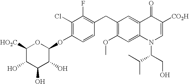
C1(Cl)=C(OC2OC([HO2C])C(O)C(O)C2O)C=CC(CC2=C(OC)C=C3C(=C2)C(=O)C([CO2H])=CN3C(C(C)C)CO)=C1F
